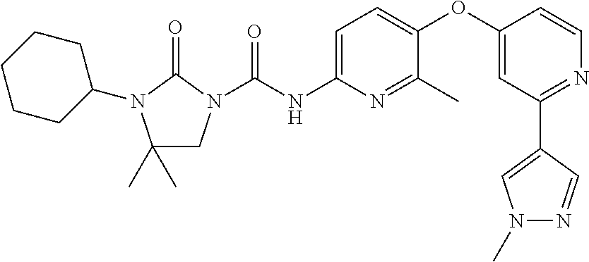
C1(C)(C)CN(C(NC2=CC=C(OC3=CC(C4=CN(C)N=C4)=NC=C3)C(C)=N2)=O)C(=O)N1C1CCCCC1
